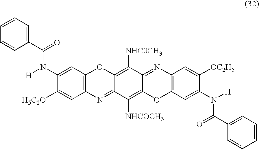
C12=C(C=C(N([H])C(C3=CC=CC=C3)=O)C([H5C2O])=C1)OC1=C([NHC0CH3])C3=NC4=C(OC3=C([NHCOCH3])C1=N2)C=C(N([H])C(C1=CC=CC=C1)=O)C([OC2H5])=C4
